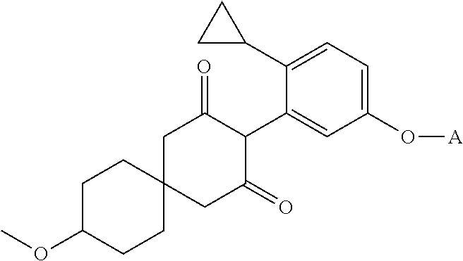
C1C2(CC(=O)C(C3=CC(O[A])=CC=C3C3CC3)C1=O)CCC(OC)CC2
